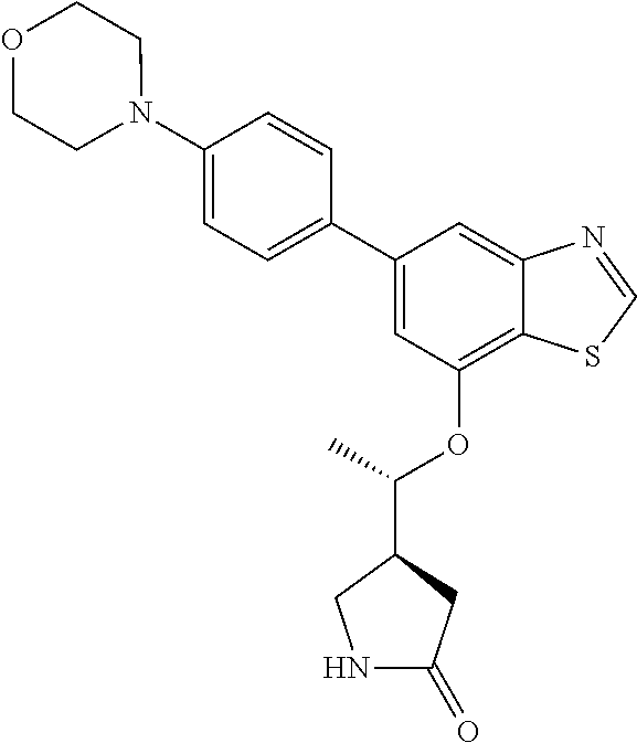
C1(C2=CC(OC(C3CC(=O)NC3)C)=C3C(=C2)N=CS3)=CC=C(N2CCOCC2)C=C1
